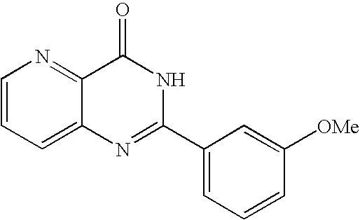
C1=C2C(=NC=C1)C(=O)NC(C1=CC=CC([OMe])=C1)=N2
